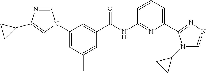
C1=C(N2C=NC(C3CC3)=C2)C=C(C(NC2=NC(C3=NN=CN3C3CC3)=CC=C2)=O)C=C1C
